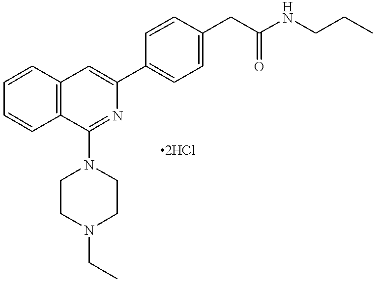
C12=C(C=CC=C1)C(N1CCN(CC)CC1)=NC(C1=CC=C(CC(NCCC)=O)C=C1)=C2
